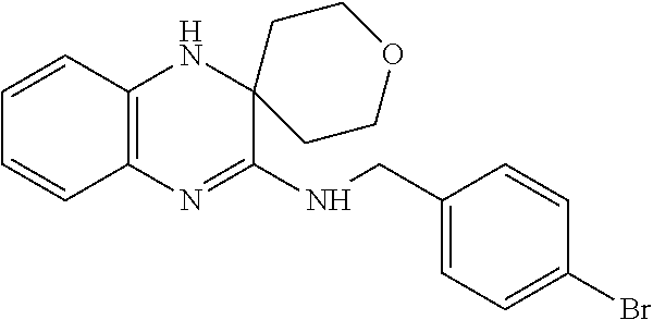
C1=CC2=C(C=C1)N=C(NCC1=CC=C(Br)C=C1)C1(N2)CCOCC1
